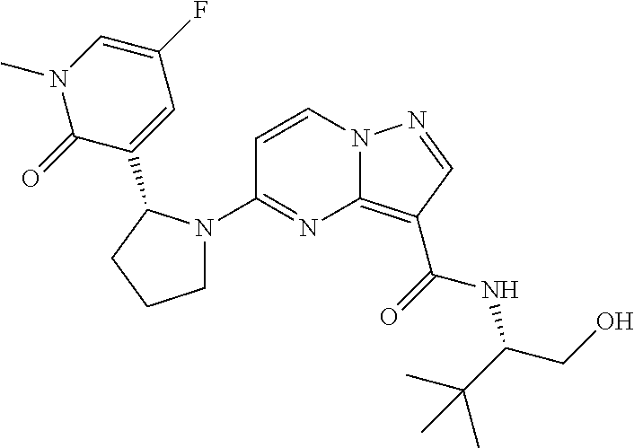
C1(N2CCCC2C2=CC(F)=CN(C)C2=O)=NC2=C(C(=O)NC(C(C)(C)C)CO)C=NN2C=C1
